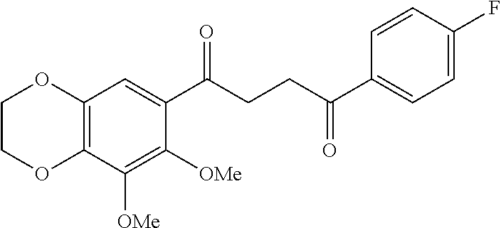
C12=C(C([OMe])=C([OMe])C(C(CCC(C3=CC=C(F)C=C3)=O)=O)=C1)OCCO2
